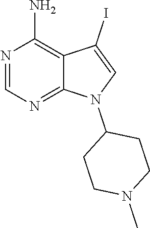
N1=C2C(=C(N)N=C1)C(I)=CN2C1CCN(C)CC1
